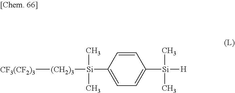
[CF3(CF2)3][(CH2)3][Si](C)(C)C1=CC=C([Si](C)(C)[H])C=C1
